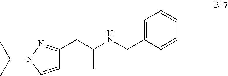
C1=CN(C(C)C)N=C1CC(NCC1=CC=CC=C1)C
